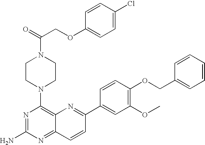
C1=C(Cl)C=CC(OCC(N2CCN(C3=C4C(=NC(N)=N3)C=CC(C3=CC(OC)=C(OCC5=CC=CC=C5)C=C3)=N4)CC2)=O)=C1
